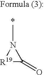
[R19]1C(=O)N1C
